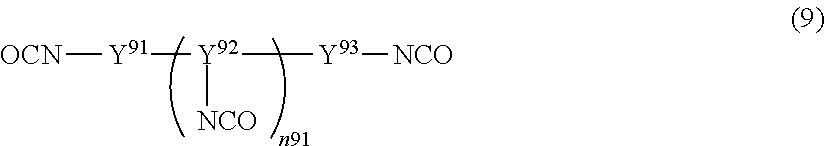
[OCN][Y91][Y92]([NCO])[Y93][NCO]
